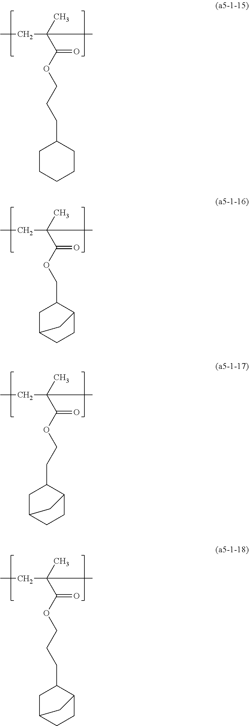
CCC(C(OCCCC1CCCCC1)=O)(C)C.CCC(C(OCC1CC2CCC1C2)=O)(C)C.CCC(C(OCCC1CC2CCC1C2)=O)(C)C.CCC(C(OCCCC1CC2CCC1C2)=O)(C)C
